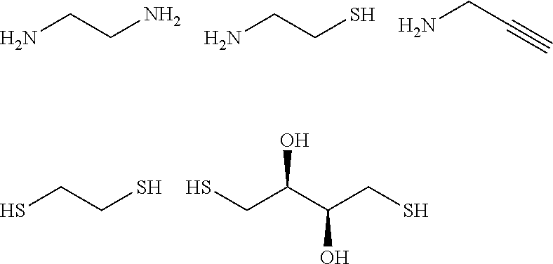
NCCN.NCCS.NCC#C.SCCS.C(C(C(CS)O)O)S
